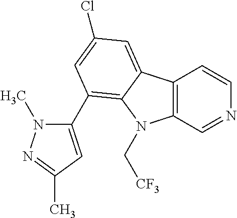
C12=C(C=NC=C1)N(C[CF3])C1=C(C3=CC(C)=NN3C)C=C(Cl)C=C21
